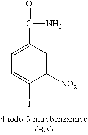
C1=C(C(N)=O)C=C([NO2])C(I)=C1
